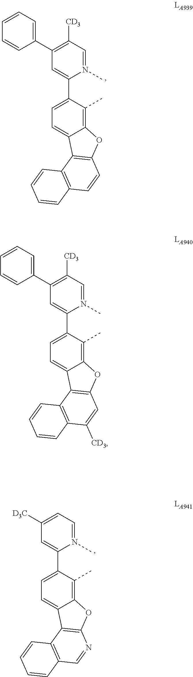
C1(C2=C([CD3])C=N(C)C(C3=CC=C4C(=C3C)OC3=C4C4=C(C=C3)C=CC=C4)=C2)=CC=CC=C1.C1(C2=C([CD3])C=N(C)C(C3=CC=C4C(=C3C)OC3=C4C4=C(C([CD3])=C3)C=CC=C4)=C2)=CC=CC=C1.[D3C]C1=CC=N(C)C(C2=CC=C3C(=C2C)OC2=C3C3=C(C=N2)C=CC=C3)=C1
